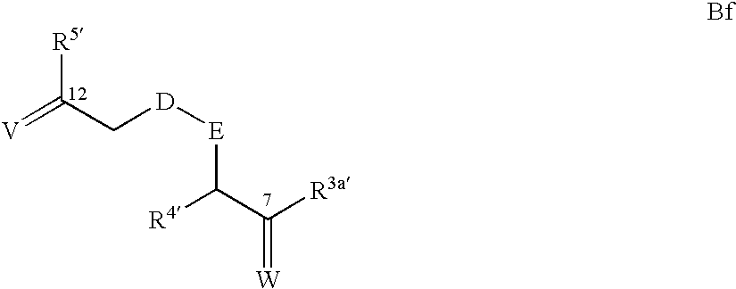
[V]=C(C[D][E]C(C([R3a])=[W])[R4])[R5]
